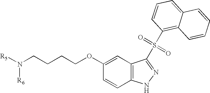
[R5]N(CCCCOC1=CC2=C(C=C1)NN=C2S(=O)(=O)C1=C2C(=CC=C1)C=CC=C2)[R6]
